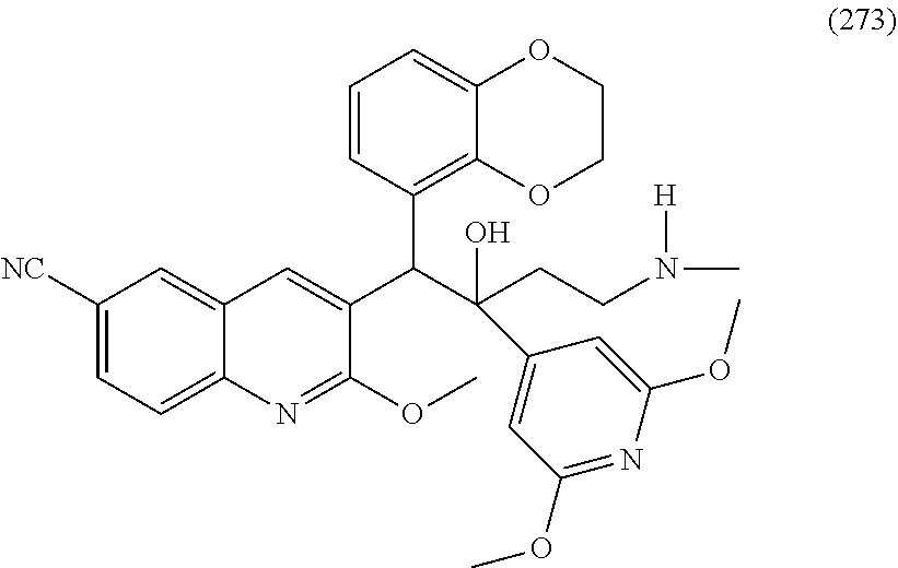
C1([NC])=CC=C2C(=C1)C=C(C(C(CCN(C)[H])(O)C1=CC(OC)=NC(OC)=C1)C1=C3C(=CC=C1)OCCO3)C(OC)=N2
